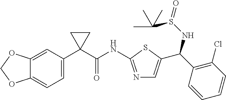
C12=CC(C3(C(NC4=NC=C(C(C5=C(Cl)C=CC=C5)NS(=O)C(C)(C)C)S4)=O)CC3)=CC=C1OCO2
